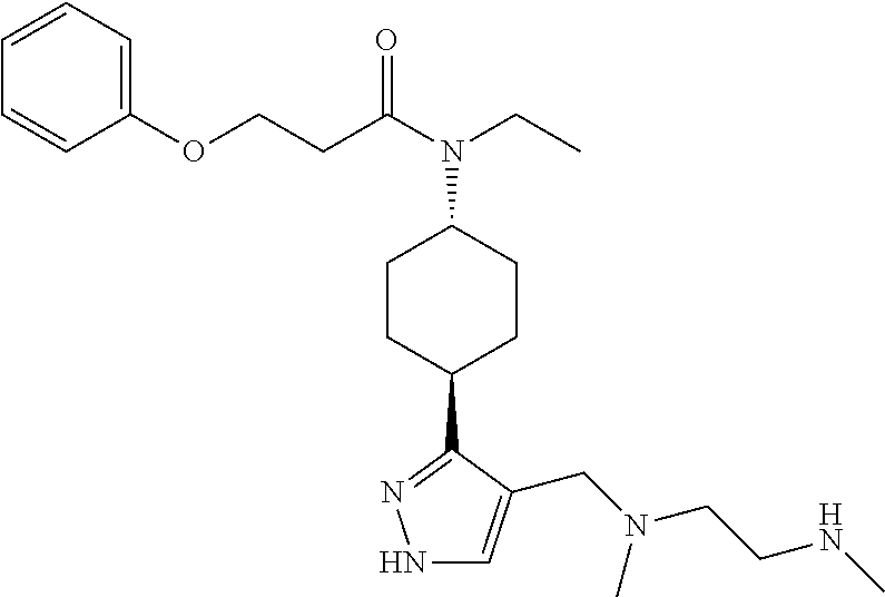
N1C=C(CN(CCNC)C)C(C2CCC(N(CC)C(=O)CCOC3=CC=CC=C3)CC2)=N1
